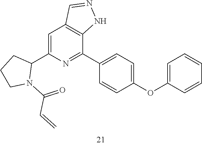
C1(C2=CC3=C(C(C4=CC=C(OC5=CC=CC=C5)C=C4)=N2)NN=C3)CCCN1C(=O)C=C
